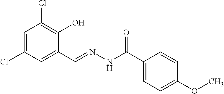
C1=C(Cl)C=C(C=NNC(C2=CC=C(OC)C=C2)=O)C(O)=C1Cl
